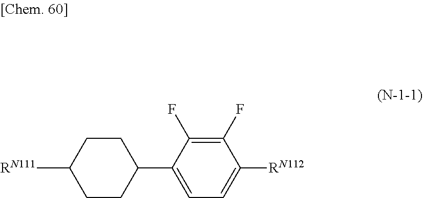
[RN111]C1CCC(C2=CC=C([RN112])C(F)=C2F)CC1
